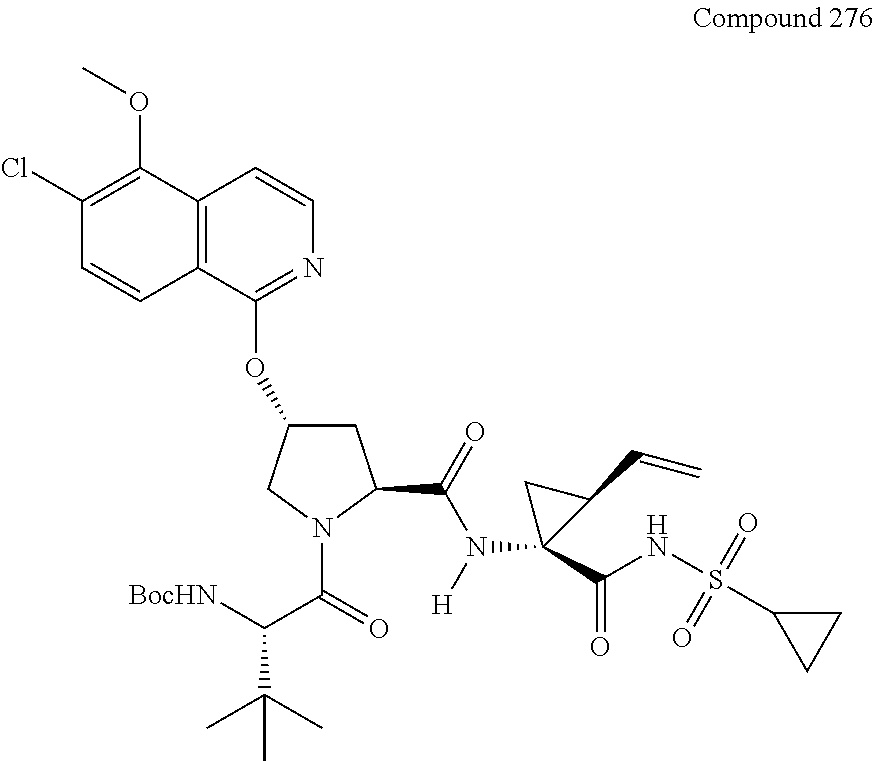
[BocHN]C(C(=O)N1C(C(=O)N([H])C2(C(NS(C3CC3)(=O)=O)=O)C(C=C)C2)CC(OC2=NC=CC3=C2C=CC(Cl)=C3OC)C1)C(C)(C)C
